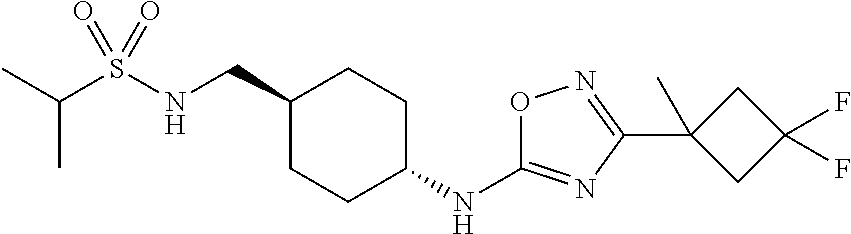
C(S(NCC1CCC(NC2=NC(C3(C)CC(F)(F)C3)=NO2)CC1)(=O)=O)(C)C
